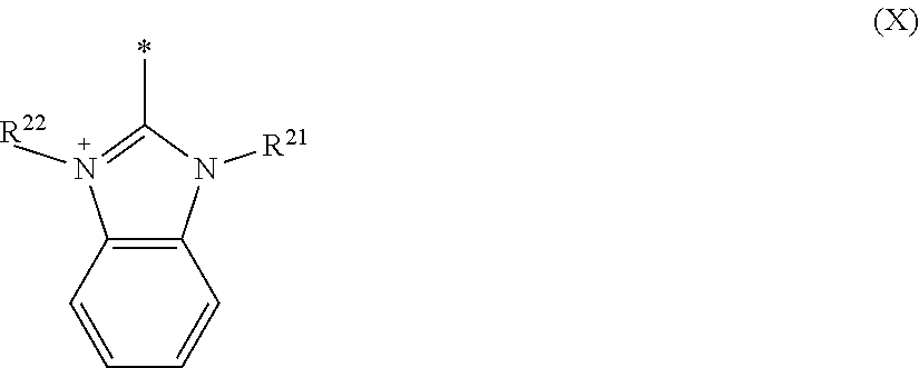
C12=C(C=CC=C1)N(C)=C(*)N2[R21].[R22]
